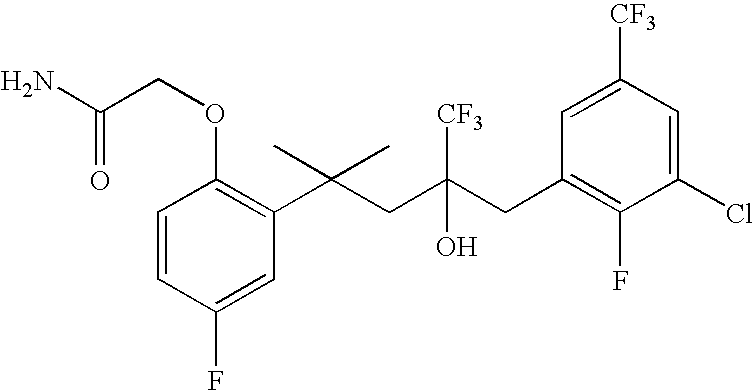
C1(F)=CC(C(CC(CC2=C(F)C(Cl)=CC([CF3])=C2)(O)[CF3])(C)C)=C(OCC(N)=O)C=C1
